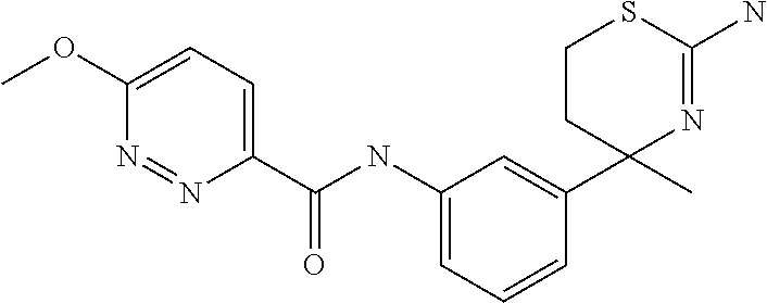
C1(NC(C2=CC=C(OC)N=N2)=O)=CC=CC(C2(C)N=C(N)SCC2)=C1
